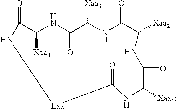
C1([Xaa4])NC(=O)C([Xaa3])NC(=O)C([Xaa2])NC(=O)C([Xaa1])NC(=O)[Laa]NC1=O
